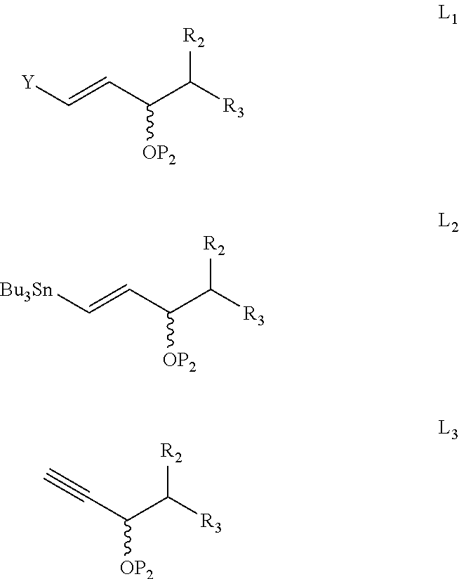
[R2]C(C(C=C[Y])[OP2])[R3].[R2]C(C(C=C[Bu3Sn])[OP2])[R3].[R2]C(C(C#C)[OP2])[R3]
